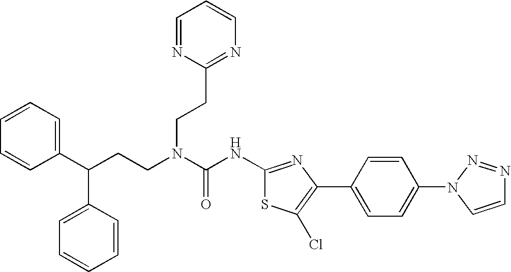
C1(C(CCN(C(NC2=NC(C3=CC=C(N4C=CN=N4)C=C3)=C(Cl)S2)=O)CCC2=NC=CC=N2)C2=CC=CC=C2)=CC=CC=C1
